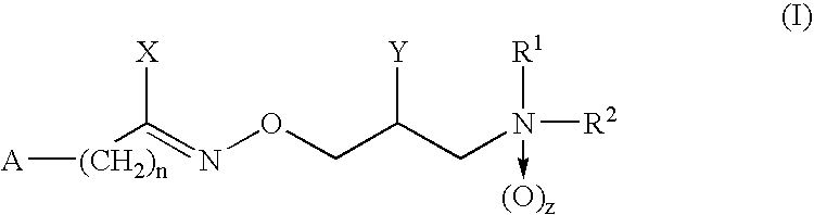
[(CH2)n](C(=NOCC(CN([R1])(->[(O)z])[R2])[Y])[X])[A]
